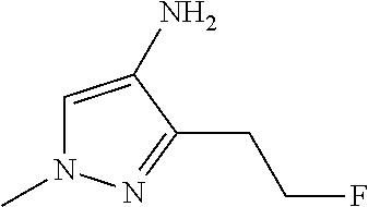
C1=C(N)C(CCF)=NN1C
